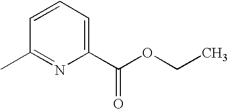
C1=CC=C(C(OCC)=O)N=C1C
